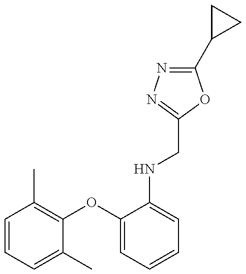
C1=CC=C(C)C(OC2=CC=CC=C2NCC2=NN=C(C3CC3)O2)=C1C
